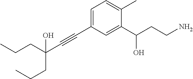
C1=C(C#CC(CCC)(CCC)O)C=C(C(CCN)O)C(C)=C1
